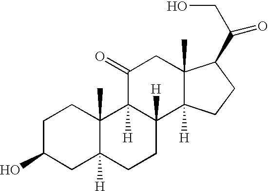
C1C(O)CC2([H])C(C)(C1)C1([H])C([H])(CC2)C2([H])C(C)(CC1=O)C(C(CO)=O)CC2
